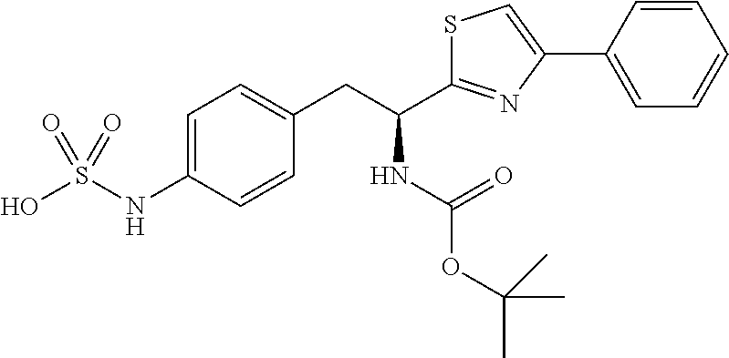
C1=C(NS(O)(=O)=O)C=CC(CC(NC(=O)OC(C)(C)C)C2=NC(C3=CC=CC=C3)=CS2)=C1
